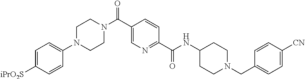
C1CN(C(C2=CN=C(C(=O)NC3CCN(CC4=CC=C([CN])C=C4)CC3)C=C2)=O)CCN1C1=CC=C([iPrO2S])C=C1
